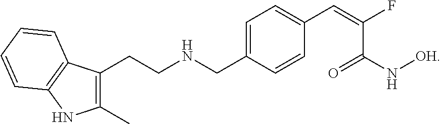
C1(C)=C(CCNCC2=CC=C(C=C(C(N[OH])=O)F)C=C2)C2=C(N1)C=CC=C2
